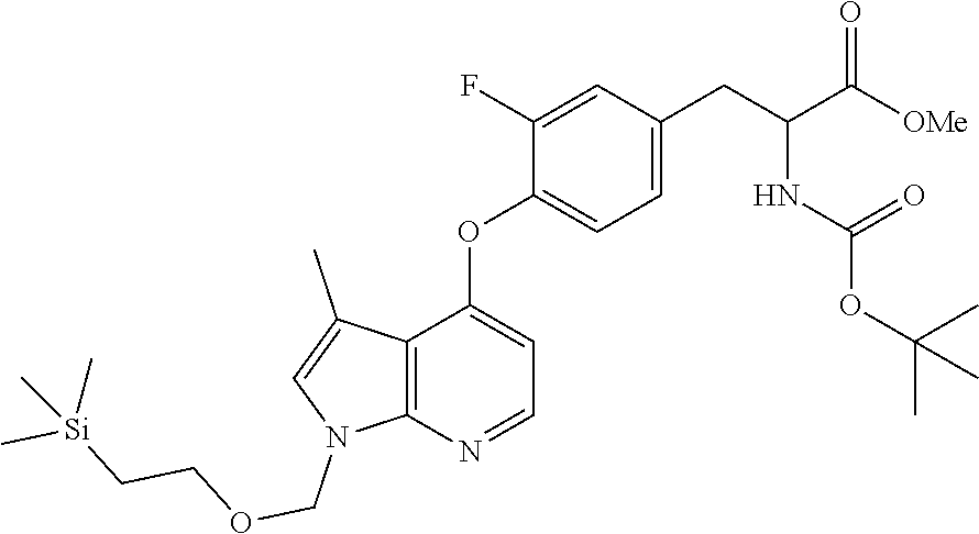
C1(F)=CC(CC(C([OMe])=O)NC(OC(C)(C)C)=O)=CC=C1OC1=CC=NC2=C1C(C)=CN2COCC[Si](C)(C)C
